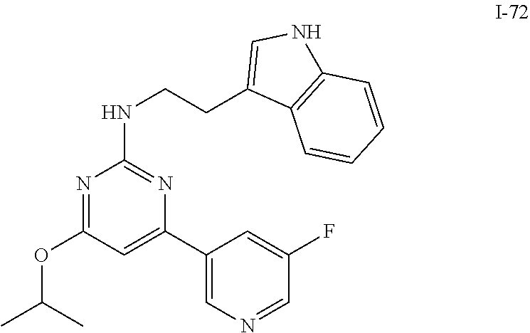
N1=C(OC(C)C)C=C(C2=CN=CC(F)=C2)N=C1NCCC1=CNC2=C1C=CC=C2
